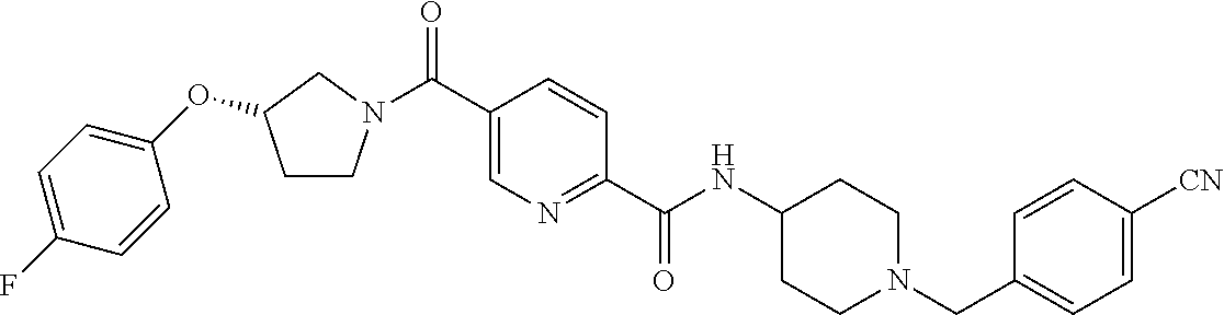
N(C(C1=NC=C(C(=O)N2CCC(OC3=CC=C(F)C=C3)C2)C=C1)=O)C1CCN(CC2=CC=C([CN])C=C2)CC1
